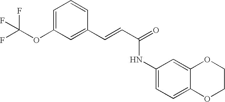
C(=CC(=O)NC1=CC=C2C(=C1)OCCO2)C1=CC(OC(F)(F)F)=CC=C1
